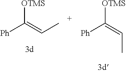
[Ph]C(=CC)[OTMS].[Ph]C(=CC)[OTMS]
